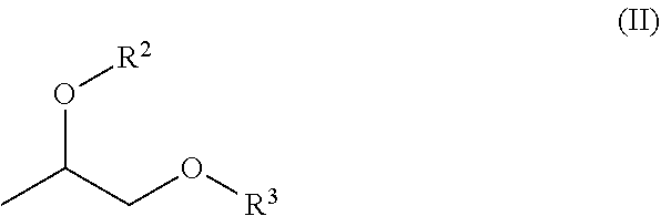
[R2]OC(C)CO[R3]
